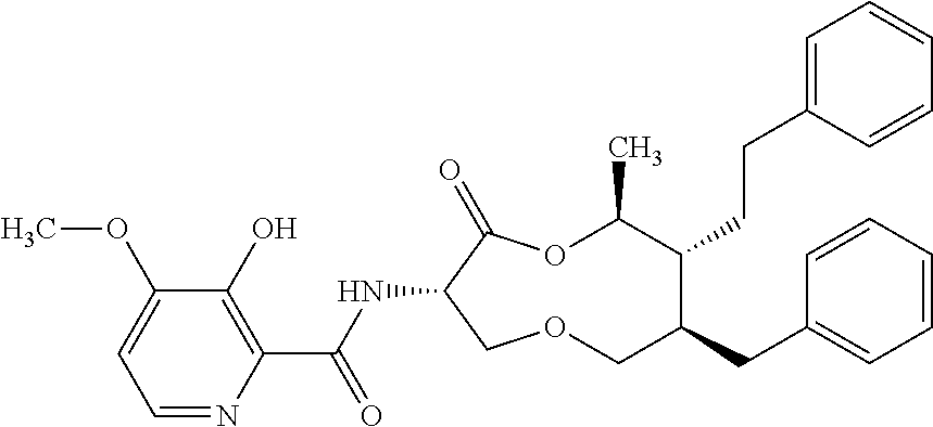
C1(O)=C(C(NC2C(=O)OC(C)C(CCC3=CC=CC=C3)C(CC3=CC=CC=C3)COC2)=O)N=CC=C1OC
